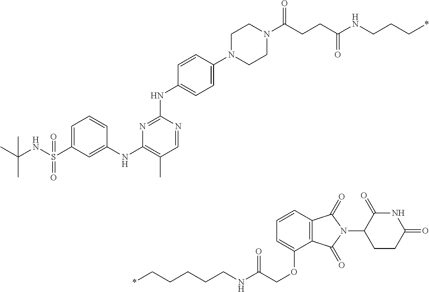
C(CCC(NCCC*)=O)(N1CCN(C2=CC=C(NC3=NC(NC4=CC(S(NC(C)(C)C)(=O)=O)=CC=C4)=C(C)C=N3)C=C2)CC1)=O.C(NC(COC1=CC=CC2=C1C(=O)N(C1CCC(=O)NC1=O)C2=O)=O)CCCC*
